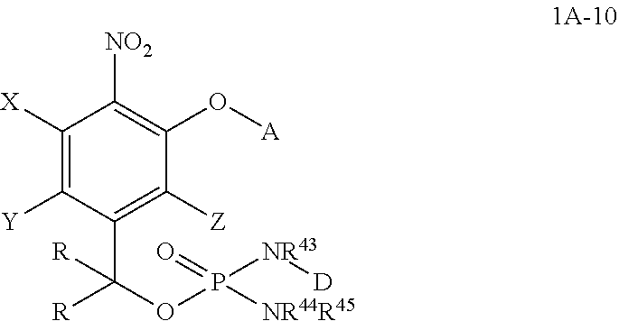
C1([X])=C([Y])C(C([R])([R])OP([NR43][D])([NR44R45])=O)=C([Z])C(O[A])=C1[NO2]
